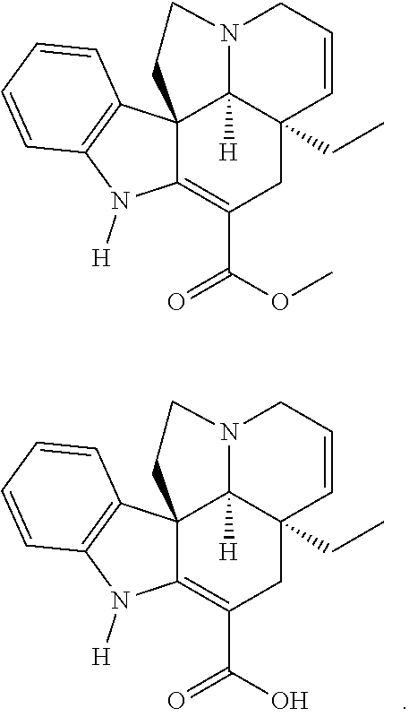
C123C(=C(C(=O)OC)CC4(CC)C1([H])N(CC=C4)CC2)N([H])C1=C3C=CC=C1.C123C(=C(C(=O)O)CC4(CC)C1([H])N(CC=C4)CC2)N([H])C1=C3C=CC=C1
